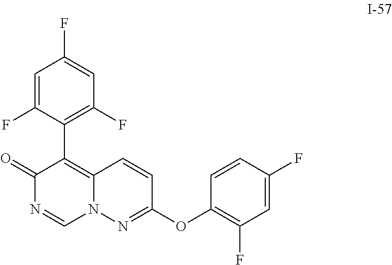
C1(OC2=NN3C(=C(C4=C(F)C=C(F)C=C4F)C(=O)N=C3)C=C2)=C(F)C=C(F)C=C1
